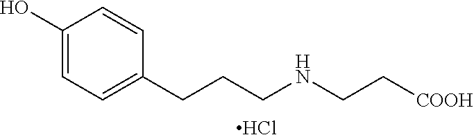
C1(O)=CC=C(CCCNCC[COOH])C=C1.Cl
